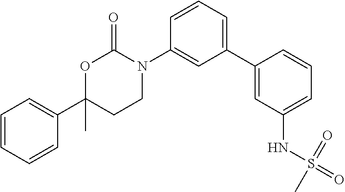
C1(C2=CC(NS(=O)(=O)C)=CC=C2)=CC=CC(N2C(=O)OC(C3=CC=CC=C3)(C)CC2)=C1
